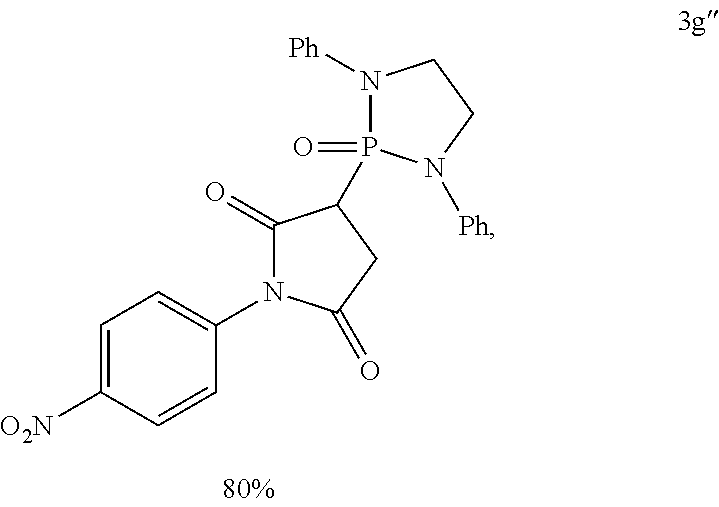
C1=C([O2N])C=CC(N2C(=O)C(P3(=O)N([Ph])CCN3[Ph])CC2=O)=C1
